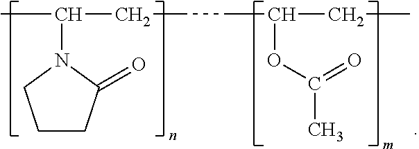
C1CC(=O)N(C(C)CCCC(CC)OC(C)=O)C1
